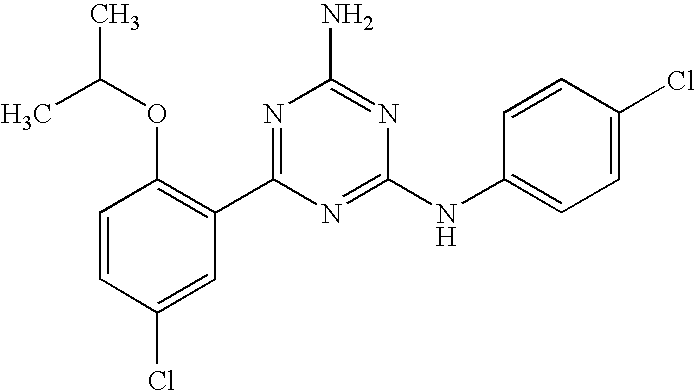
C1=CC(Cl)=CC(C2=NC(N)=NC(NC3=CC=C(Cl)C=C3)=N2)=C1OC(C)C
